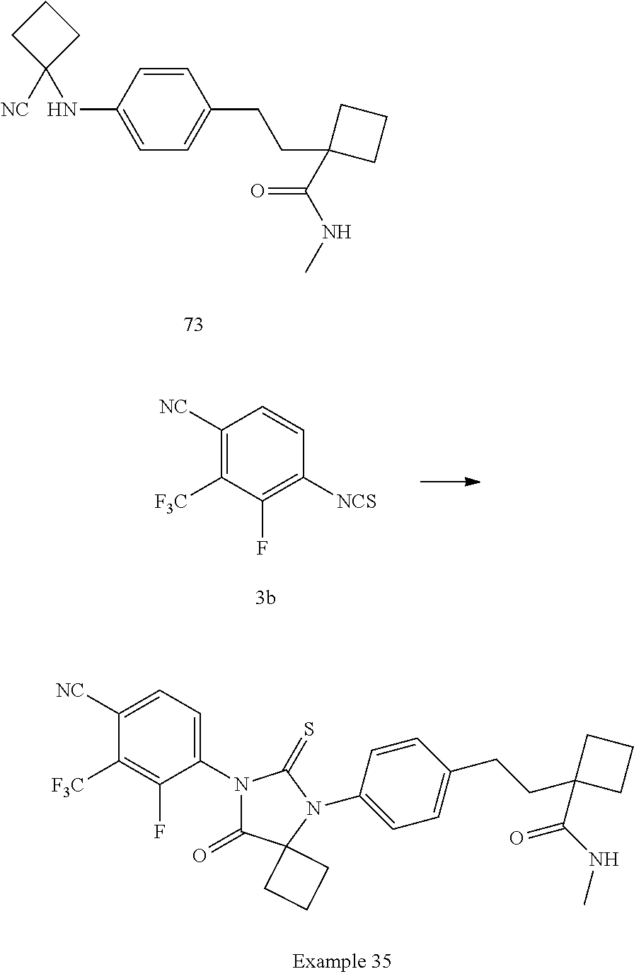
C1=C(NC2([NC])CCC2)C=CC(CCC2(C(NC)=O)CCC2)=C1.C1([NC])=C([F3C])C(F)=C([NCS])C=C1.C1([NC])=CC=C(N2C(=O)C3(N(C4=CC=C(CCC5(C(=O)NC)CCC5)C=C4)C2=S)CCC3)C(F)=C1[F3C]
